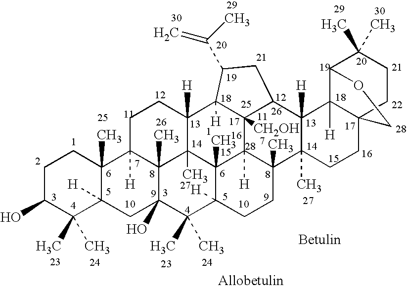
C1C(O)C(C)(C)C2([H])C(C)(C1)C1([H])C3(C)C(O)(C2)C(C)(C)C2([H])C4(C)C3(C)C([H])(CC1)C1([H])C3([CH2OH])C4([H])C(C)(CC2)C2(C)C([H])(C3CC1C(=C)C)C1([H])C3(CC2)CCC(C)(C)C1OC3
